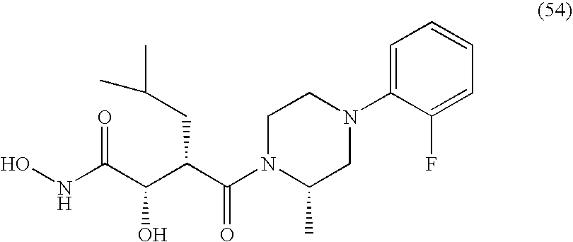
ONC(C(C(C(N1C(C)CN(C2=CC=CC=C2F)CC1)=O)CC(C)C)O)=O
